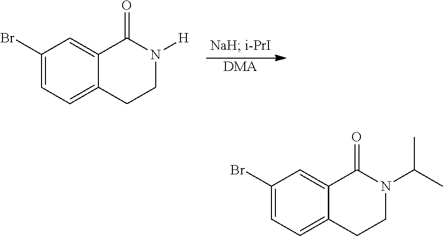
[DMA].C1(Br)=CC=C2C(=C1)C(=O)N([H])CC2.C1(Br)=CC=C2C(=C1)C(=O)N(C(C)C)CC2
